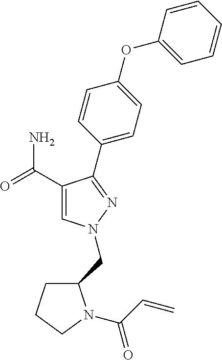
C1(C(=O)N)=CN(CC2CCCN2C(C=C)=O)N=C1C1=CC=C(OC2=CC=CC=C2)C=C1
